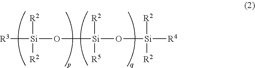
[R3][Si]([R2])([R2])O[Si]([R2])([R5])O[Si]([R2])([R2])[R4]
